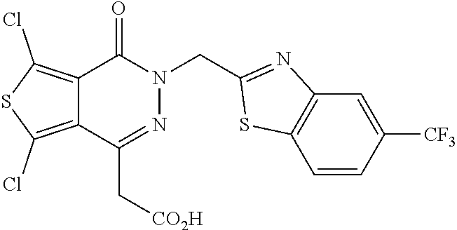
C1=CC([CF3])=CC2=C1SC(CN1C(=O)C3=C(Cl)SC(Cl)=C3C(C[CO2H])=N1)=N2
